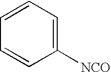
C1([NCO])=CC=CC=C1
